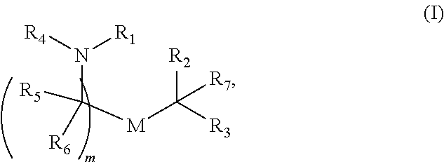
N([R4])([R1])C([M]C([R3])([R2])[R7])([R5])[R6]
